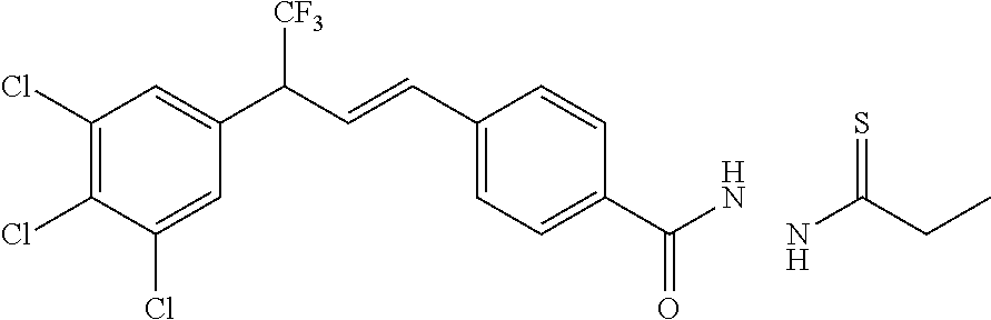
C1(Cl)=C(Cl)C(Cl)=CC(C(C=CC2=CC=C(C(N)=O)C=C2)[CF3])=C1.NC(CC)=S
